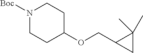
N1([Boc])CCC(OCC2CC2(C)C)CC1
